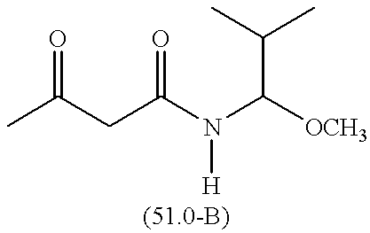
O=C(C)CC(N(C([OCH3])C(C)C)[H])=O
